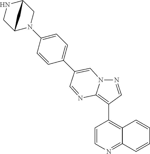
C1=CN=C2C(=C1C1=C3N(N=C1)C=C(C1=CC=C(N4CC5NCC4C5)C=C1)C=N3)C=CC=C2
